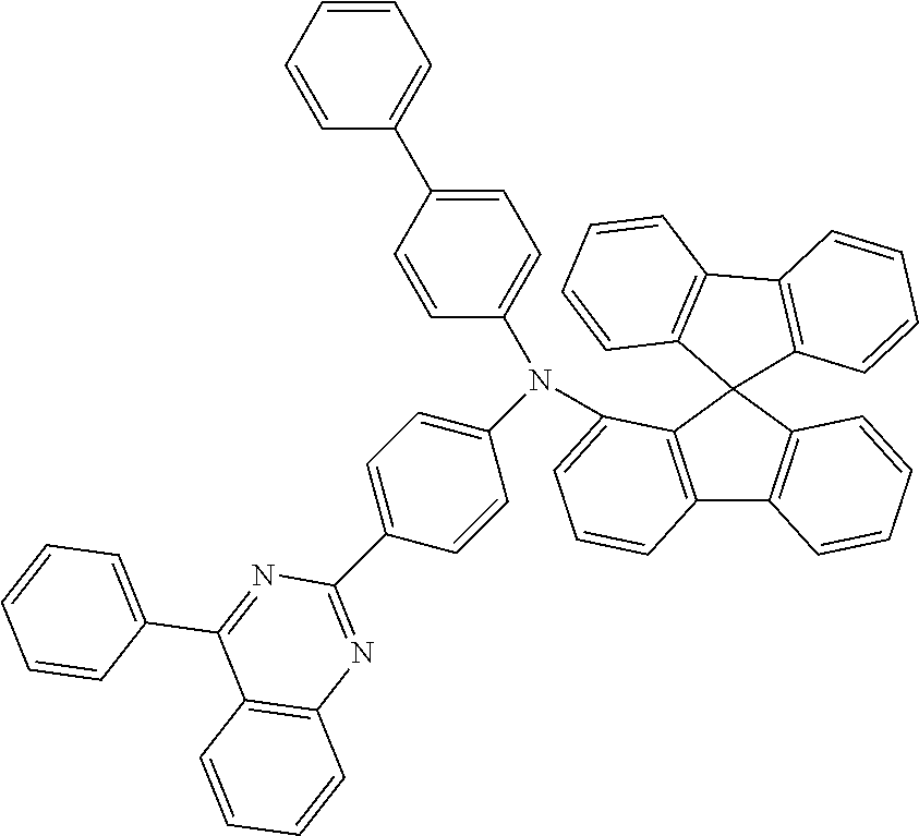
C12=C(C3(C4=C1C=CC=C4)C1=C(C4=C3C=CC=C4)C=CC=C1)C(N(C1=CC=C(C3=CC=CC=C3)C=C1)C1=CC=C(C3=NC4=C(C(C5=CC=CC=C5)=N3)C=CC=C4)C=C1)=CC=C2
